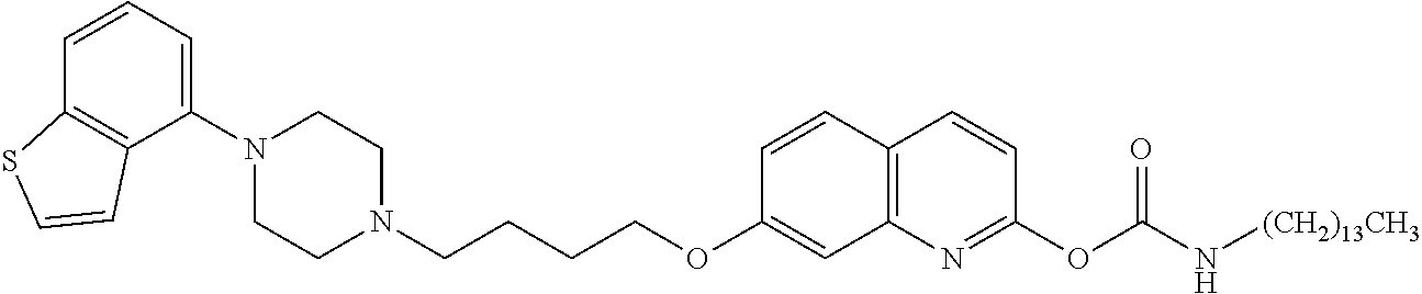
C1=CC2=C(C(N3CCN(CCCCOC4=CC5=C(C=C4)C=CC(OC(N[(CH2)13CH3])=O)=N5)CC3)=C1)C=CS2
